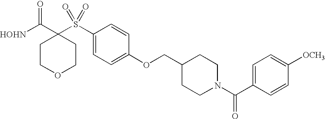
[HOHN]C(C1(S(C2=CC=C(OCC3CCN(C(C4=CC=C([OCH3])C=C4)=O)CC3)C=C2)(=O)=O)CCOCC1)=O
